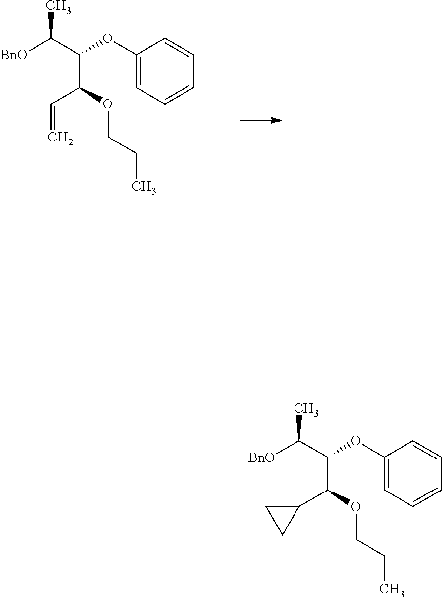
C1(OC(C(OCCC)C=C)C([BnO])C)=CC=CC=C1.C1(OC(C(OCCC)C2CC2)C([BnO])C)=CC=CC=C1
